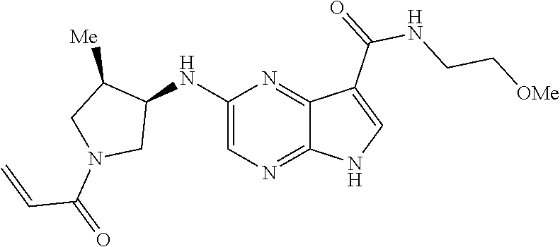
C1(NC2C([Me])CN(C(C=C)=O)C2)=CN=C2C(=N1)C(C(NCC[OMe])=O)=CN2
